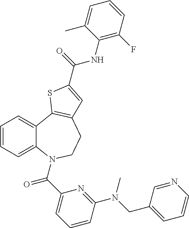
C1=CC=C2C(=C1)C1=C(CCN2C(C2=CC=CC(N(CC3=CC=CN=C3)C)=N2)=O)C=C(C(NC2=C(F)C=CC=C2C)=O)S1
